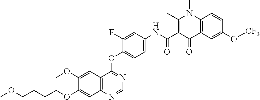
C1=NC2=C(C=C(OC)C(OCCCCOC)=C2)C(OC2=CC=C(NC(C3=C(C)N(C)C4=C(C3=O)C=C(O[CF3])C=C4)=O)C=C2F)=N1
